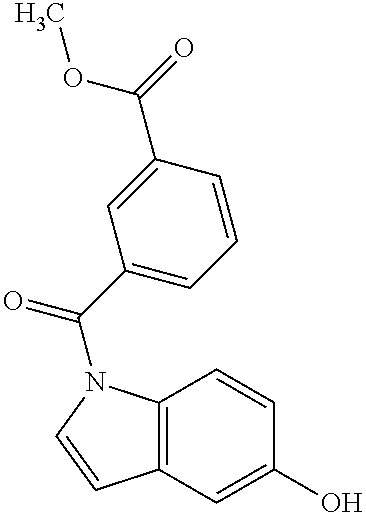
C12=C(C=C(O)C=C1)C=CN2C(C1=CC=CC(C(=O)OC)=C1)=O
